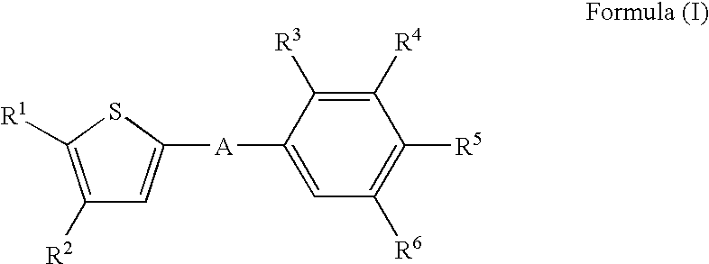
C1([R2])=C([R1])SC([A]C2=CC([R6])=C([R5])C([R4])=C2[R3])=C1
